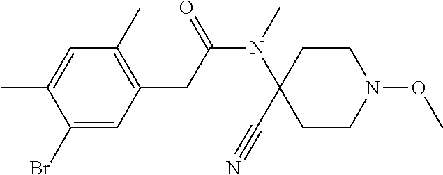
C1(Br)=CC(CC(N(C2(C#N)CCN(OC)CC2)C)=O)=C(C)C=C1C
